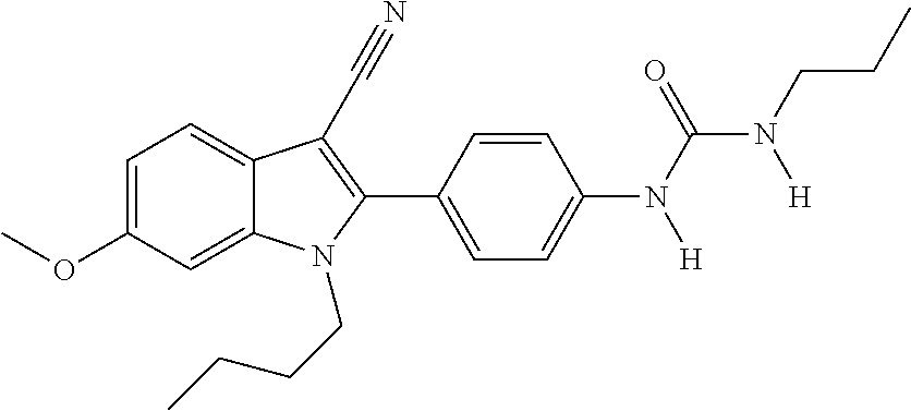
C1=C(OC)C=C2C(=C1)C(C#N)=C(C1=CC=C(N(C(=O)N(CCC)[H])[H])C=C1)N2CCCC
